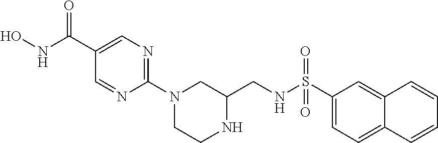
ONC(C1=CN=C(N2CCNC(CNS(C3=CC=C4C(=C3)C=CC=C4)(=O)=O)C2)N=C1)=O
